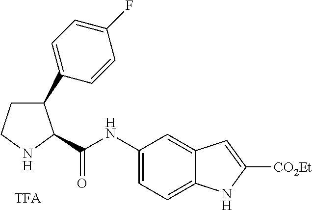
C1(C2=CC=C(F)C=C2)CCNC1C(NC1=CC=C2C(=C1)C=C([CO2Et])N2)=O.[TFA]
